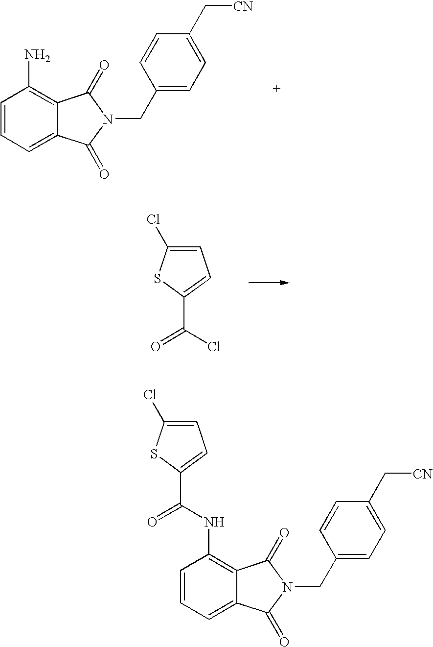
C1=CC=C2C(=C1N)C(=O)N(CC1=CC=C(C[CN])C=C1)C2=O.C1=C(Cl)SC(C(=O)Cl)=C1.C1=CC=C2C(=C1NC(C1=CC=C(Cl)S1)=O)C(=O)N(CC1=CC=C(C[CN])C=C1)C2=O
